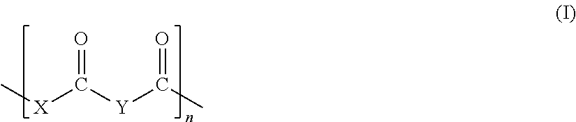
C[X]C([Y]C(C)=O)=O
